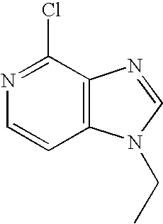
C1(Cl)=NC=CC2=C1N=CN2CC
